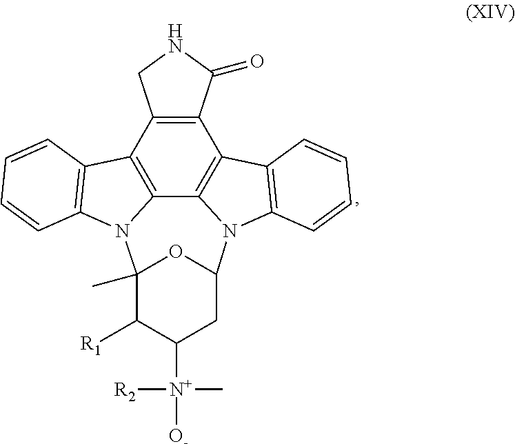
C12=C(C3=C4C5=C1C1=C(N5C5CC([N+]([O-])(C)[R2])C([R1])C(C)(N4C4=C3C=CC=C4)O5)C=CC=C1)CNC2=O
